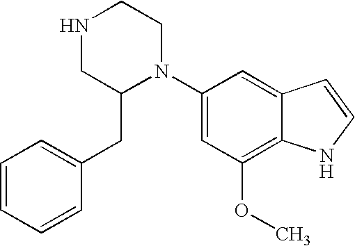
C1=CC=CC(CC2N(C3=CC(OC)=C4C(=C3)C=CN4)CCNC2)=C1
